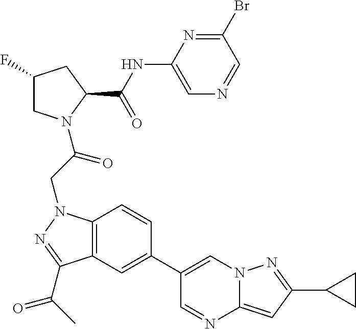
C12=C(N(CC(=O)N3CC(F)CC3C(NC3=CN=CC(Br)=N3)=O)N=C1C(=O)C)C=CC(C1=CN3C(=CC(C4CC4)=N3)N=C1)=C2
